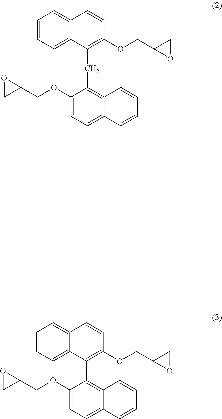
C1=CC=C2C(=C1)C=CC(OCC1OC1)=C2CC1=C2C(=CC=C1OCC1OC1)C=CC=C2.C1=CC=C2C(=C1)C=CC(OCC1OC1)=C2C1=C2C(=CC=C1OCC1OC1)C=CC=C2
